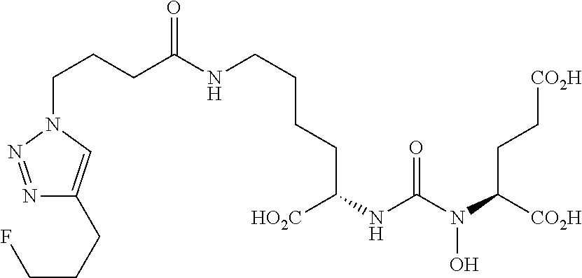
N1(CCCC(NCCCCC(NC(N(C([CO2H])CC[CO2H])O)=O)[HO2C])=O)N=NC(CCCF)=C1
